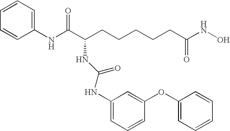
C1(NC(C(CCCCCC(NO)=O)NC(NC2=CC=CC(OC3=CC=CC=C3)=C2)=O)=O)=CC=CC=C1
